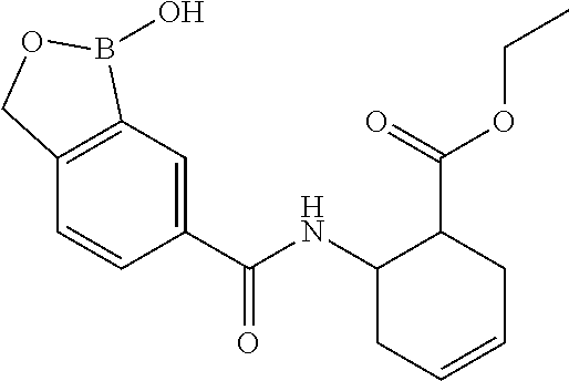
C1=C(C(NC2CC=CCC2C(=O)OCC)=O)C=CC2=C1B(O)OC2
